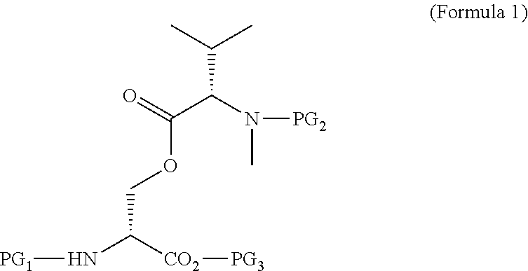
O=C(C(N([PG2])C)C(C)C)OCC(N[PG1])[CO2][PG3]
